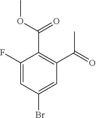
C1(F)=CC(Br)=CC(C(=O)C)=C1C(OC)=O
